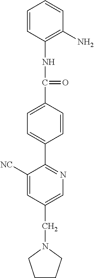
C1=CC(NC(C2=CC=C(C3=NC=C(CN4CCCC4)C=C3[NC])C=C2)=O)=C(N)C=C1
